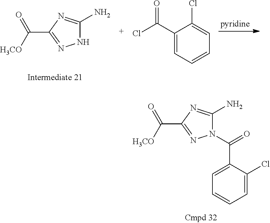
[pyridine].N1C(N)=NC(C(=O)[H3CO])=N1.C1(C(Cl)=O)=CC=CC=C1Cl.N1(C(=O)C2=CC=CC=C2Cl)C(N)=NC(C(=O)[H3CO])=N1
